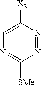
N1=C([SMe])N=NC([X2])=C1
